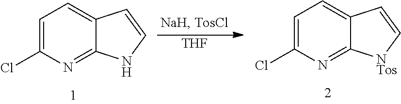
C1=C(Cl)N=C2C(=C1)C=C[NTos]2.[THF].C1=C(Cl)N=C2C(=C1)C=CN2
